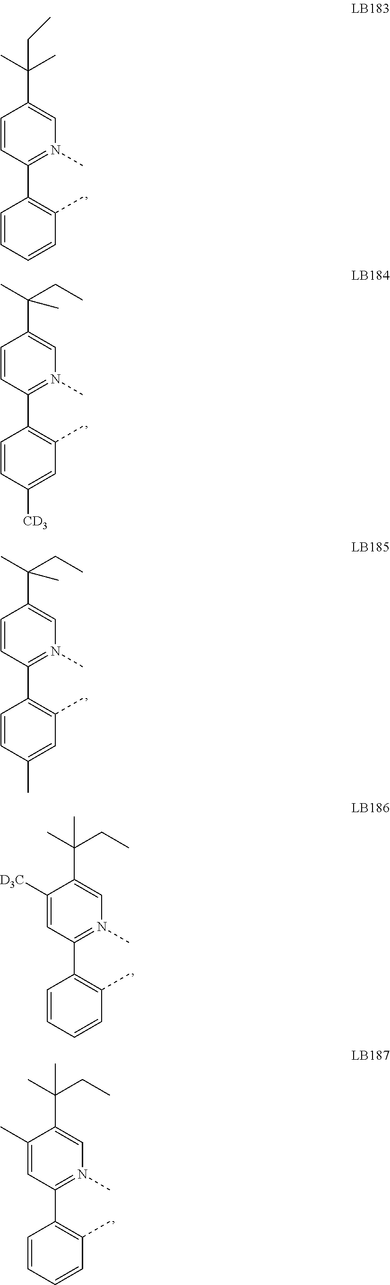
C1=CC(C2=C(C)C=CC=C2)=N(C)C=C1C(C)(C)CC.C1=CC(C2=C(C)C=C([CD3])C=C2)=N(C)C=C1C(C)(CC)C.C1=CC(C2=C(C)C=C(C)C=C2)=N(C)C=C1C(C)(CC)C.C1([D3C])=CC(C2=C(C)C=CC=C2)=N(C)C=C1C(C)(C)CC.C1(C)=CC(C2=C(C)C=CC=C2)=N(C)C=C1C(C)(C)CC
